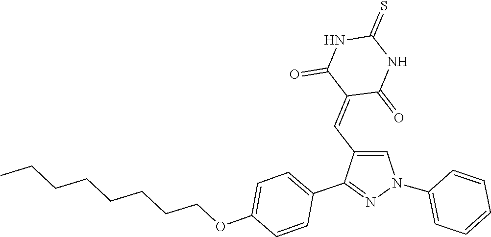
C1(N2C=C(C=C3C(=O)NC(=S)NC3=O)C(C3=CC=C(OCCCCCCCC)C=C3)=N2)=CC=CC=C1
